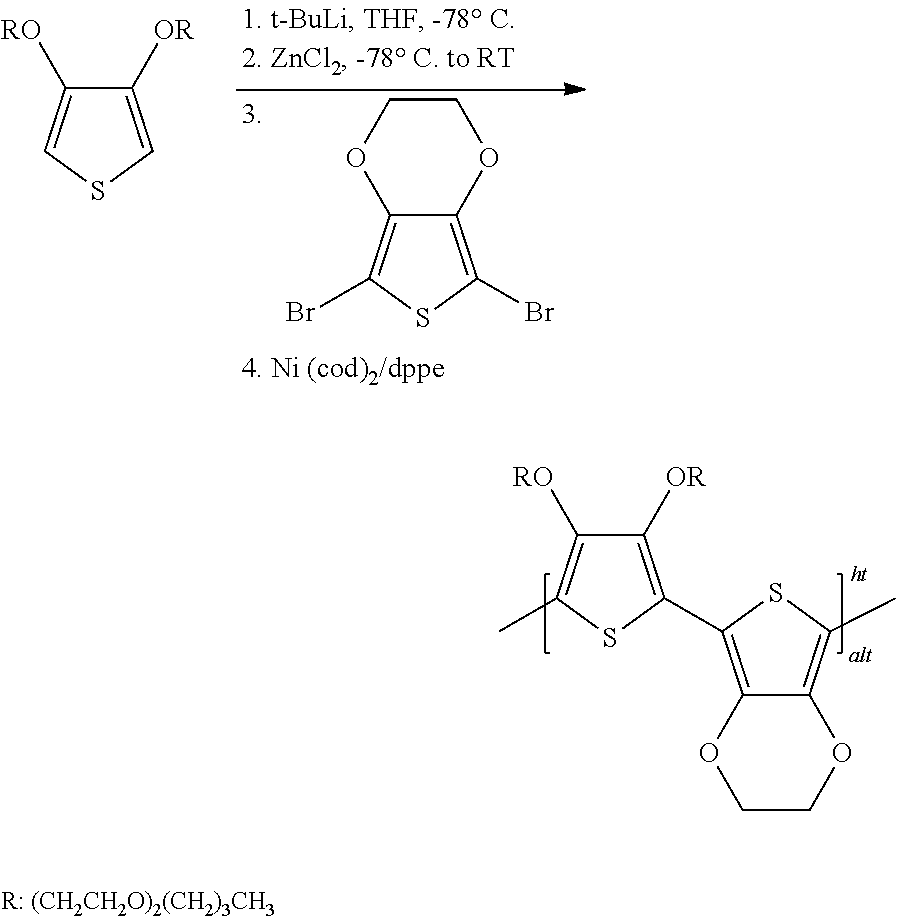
C12=C(Br)SC(Br)=C1OCCO2.C1([OR])=CSC=C1[RO].C12=C(C)SC(C3=C([OR])C([RO])=C(C)S3)=C1OCCO2
